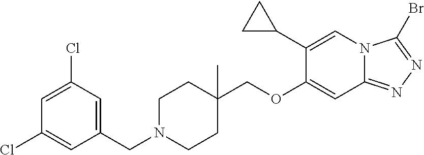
C1(C2CC2)=CN2C(=NN=C2Br)C=C1OCC1(C)CCN(CC2=CC(Cl)=CC(Cl)=C2)CC1
